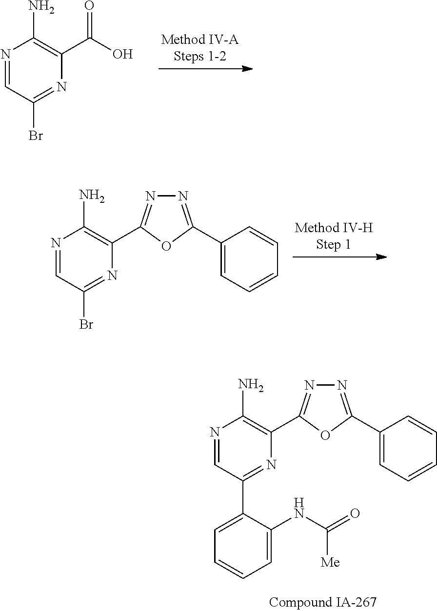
N1=CC(Br)=NC(C(O)=O)=C1N.N1=CC(Br)=NC(C2=NN=C(C3=CC=CC=C3)O2)=C1N.N1=CC(C2=CC=CC=C2NC(=O)[Me])=NC(C2=NN=C(C3=CC=CC=C3)O2)=C1N
